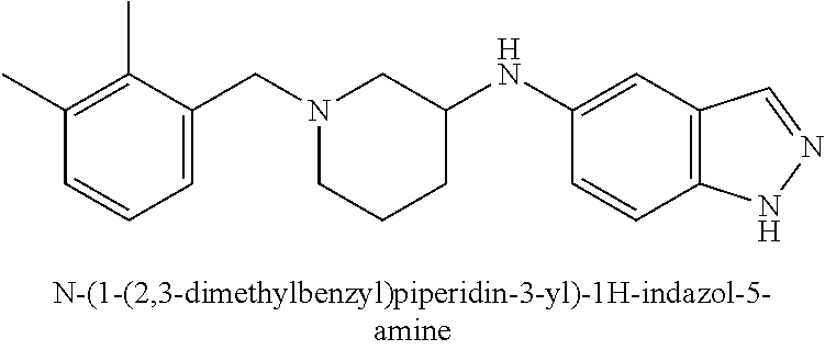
N1(CC2=CC=CC(C)=C2C)CCCC(NC2=CC3=C(C=C2)NN=C3)C1
